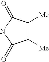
C1([Me])=C([Me])C(=O)NC1=O
